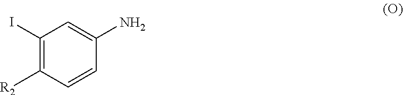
C1(I)=C([R2])C=CC(N)=C1
